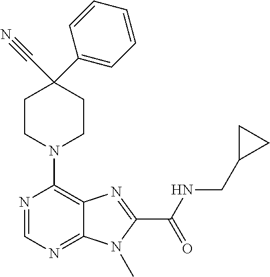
C1CN(C2=C3C(=NC=N2)N(C)C(C(=O)NCC2CC2)=N3)CCC1(C1=CC=CC=C1)C#N
